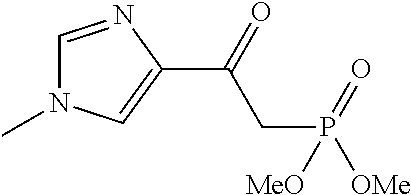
C1(C(=O)CP([OMe])(=O)[MeO])=CN(C)C=N1
